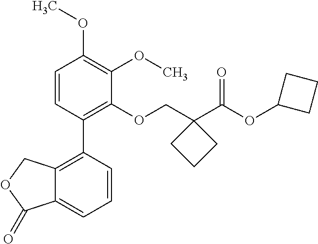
C1=CC(C2=C3C(=CC=C2)C(=O)OC3)=C(OCC2(C(OC3CCC3)=O)CCC2)C(OC)=C1OC
